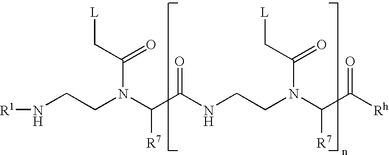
[R1]NCCN(C(C(NCCN(C(C([Rh])=O)[R7])C(C[L])=O)=O)[R7])C(C[L])=O
